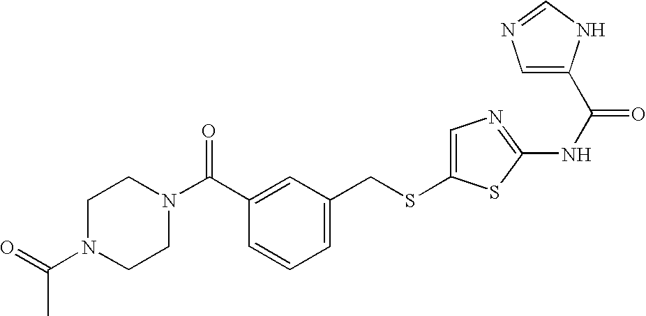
C1N(C(=O)C)CCN(C(C2=CC(CSC3=CN=C(NC(=O)C4=CN=CN4)S3)=CC=C2)=O)C1
